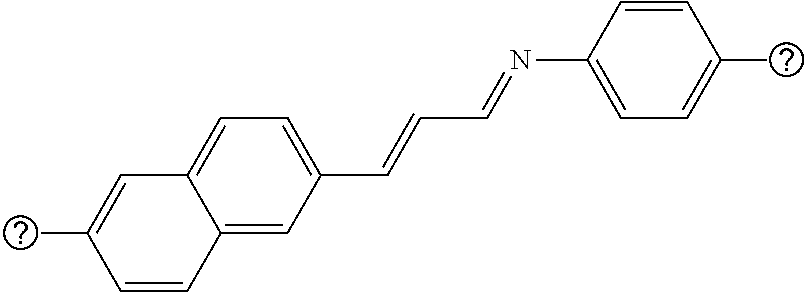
C1(C=CC=NC2=CC=C(C)C=C2)=CC=C2C(=C1)C=CC(C)=C2
